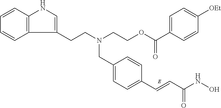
C1=CC2=C(C=C1)C(CCN(CC1=CC=C(C=CC(NO)=O)C=C1)CCOC(C1=CC=C([OEt])C=C1)=O)=CN2
